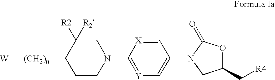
[W][(CH2)n]C1CCN(C2=[Y]C=C(N3C(=O)OC(C[R4])C3)C=[X]2)CC1([R2])[R2]
